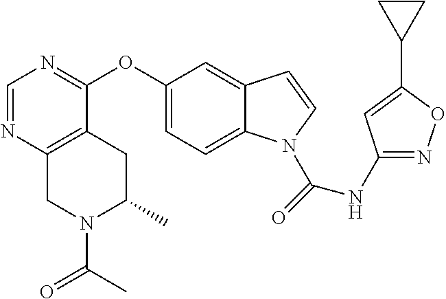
C1(OC2=NC=NC3=C2CC(C)N(C(C)=O)C3)=CC=C2C(=C1)C=CN2C(=O)NC1=NOC(C2CC2)=C1
